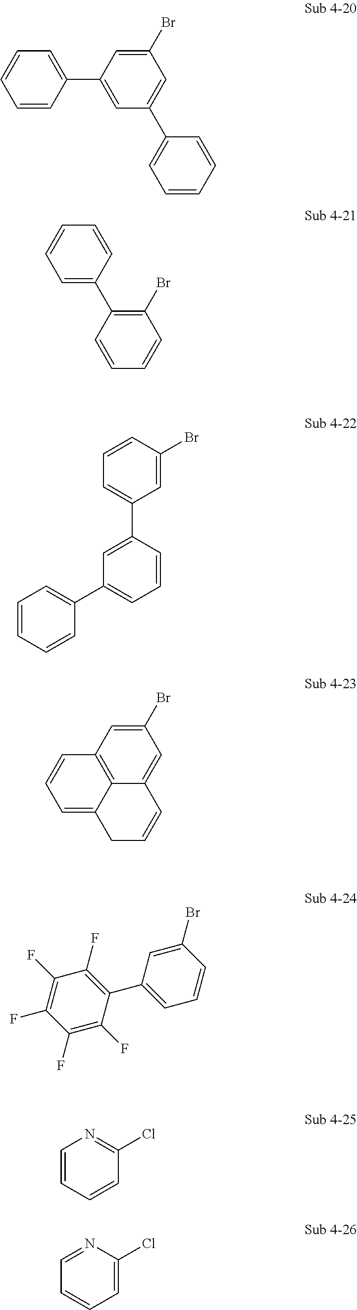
C1(Br)=CC(C2=CC(C3=CC=CC=C3)=CC=C2)=CC=C1.C1(Br)=CC(C2=CC=CC=C2)=CC(C2=CC=CC=C2)=C1.C1(Br)=C(C2=CC=CC=C2)C=CC=C1.C1(Br)=CC2=C3C(=C1)C=CCC3=CC=C2.C1(Br)=CC(C2=C(F)C(F)=C(F)C(F)=C2F)=CC=C1.C1=CC=CC(Cl)=N1.C1=C(Cl)N=CC=C1
